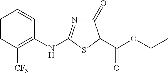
C1=CC([CF3])=C(NC2=NC(=O)C(C(OCC)=O)S2)C=C1
